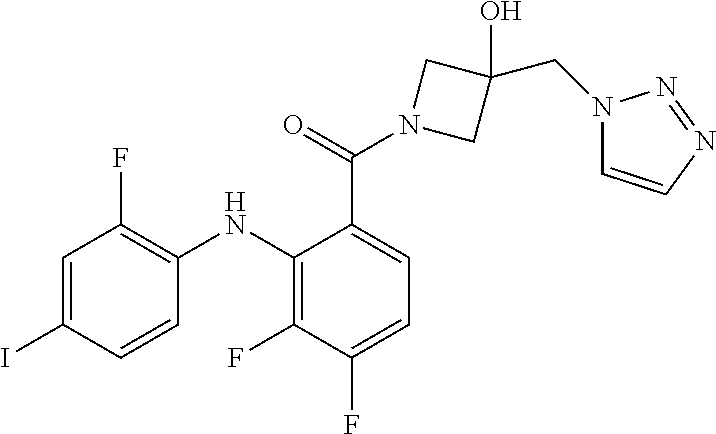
C1=C(C(N2CC(O)(CN3C=CN=N3)C2)=O)C(NC2=C(F)C=C(I)C=C2)=C(F)C(F)=C1
